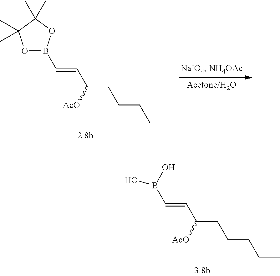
B(C=CC(CCCCC)[AcO])(O)O.B1(C=CC(CCCCC)[AcO])OC(C)(C)C(C)(C)O1
